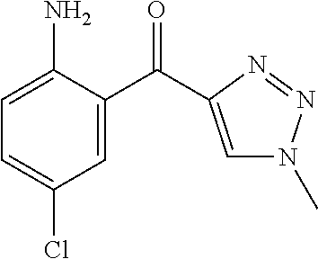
C1=C(C(=O)C2=CN(C)N=N2)C(N)=CC=C1Cl
